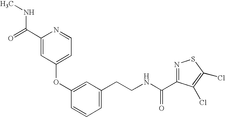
C1(OC2=CC(CCNC(=O)C3=NSC(Cl)=C3Cl)=CC=C2)=CC=NC(C(NC)=O)=C1
